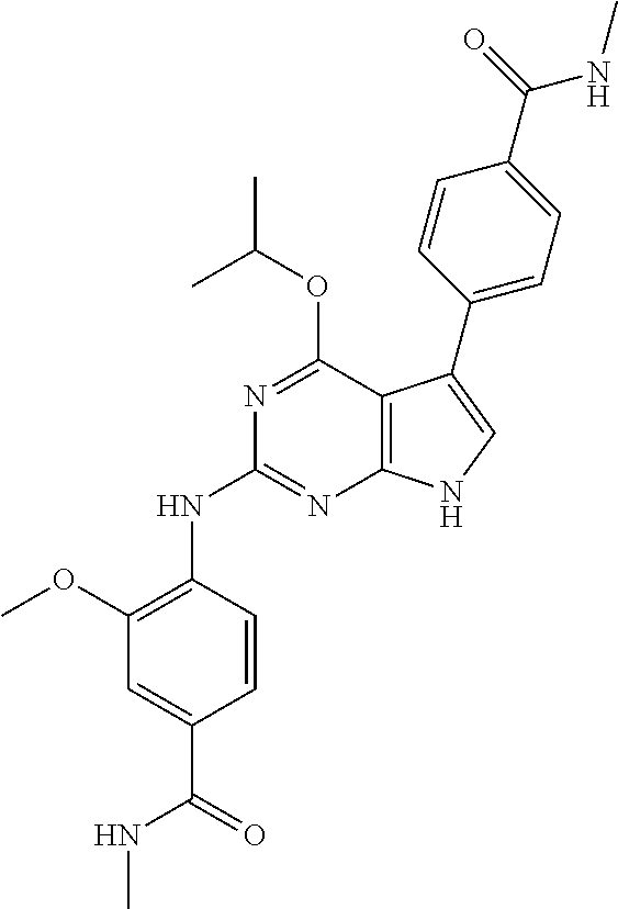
N(C1=NC2=C(C(OC(C)C)=N1)C(C1=CC=C(C(=O)NC)C=C1)=CN2)C1=C(OC)C=C(C(=O)NC)C=C1
